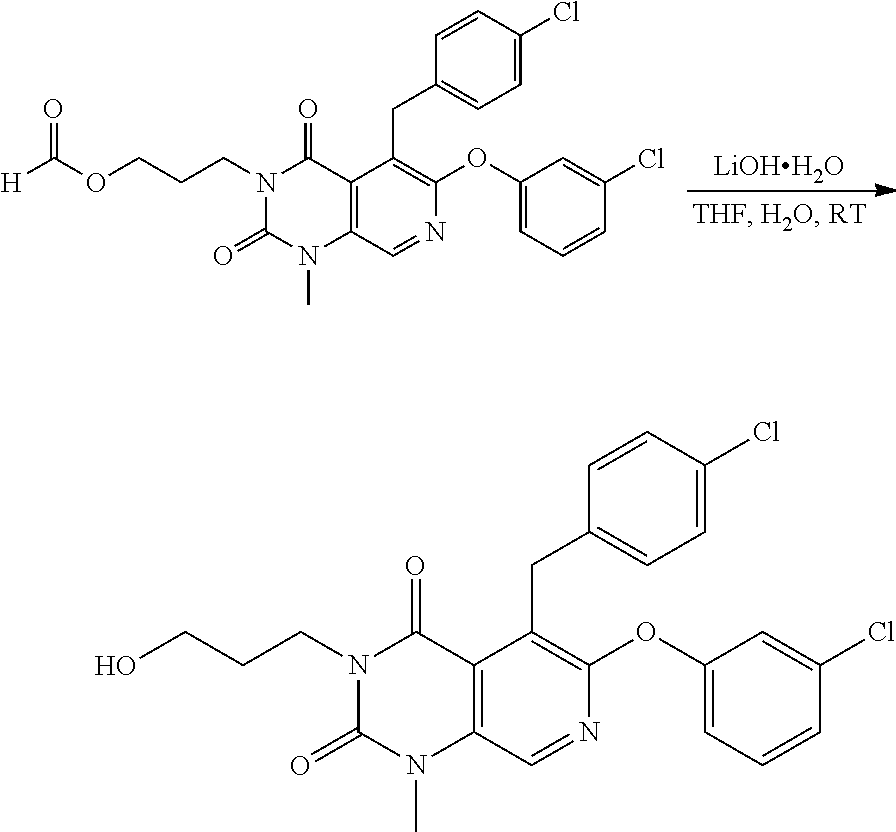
[LiOHH2O].C12=C(C=NC(OC3=CC=CC(Cl)=C3)=C1CC1=CC=C(Cl)C=C1)N(C)C(=O)N(CCCOC([H])=O)C2=O.C12=C(C=NC(OC3=CC=CC(Cl)=C3)=C1CC1=CC=C(Cl)C=C1)N(C)C(=O)N(CCCO)C2=O
